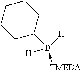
C1CCC(B([H])(-[TMEDA])[H])CC1
